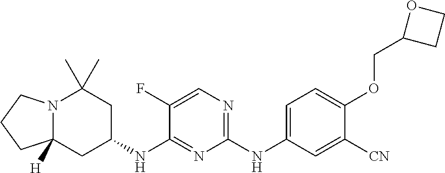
N12C([H])(CC(NC3=NC(NC4=CC=C(OCC5CCO5)C([CN])=C4)=NC=C3F)CC1(C)C)CCC2
